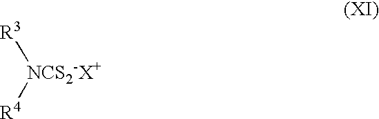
[NCS2-X+]([R4])[R3]
